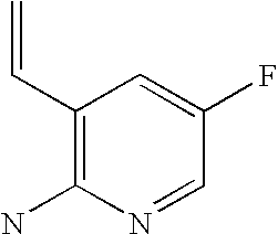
C1(C=C)=C(N)N=CC(F)=C1
